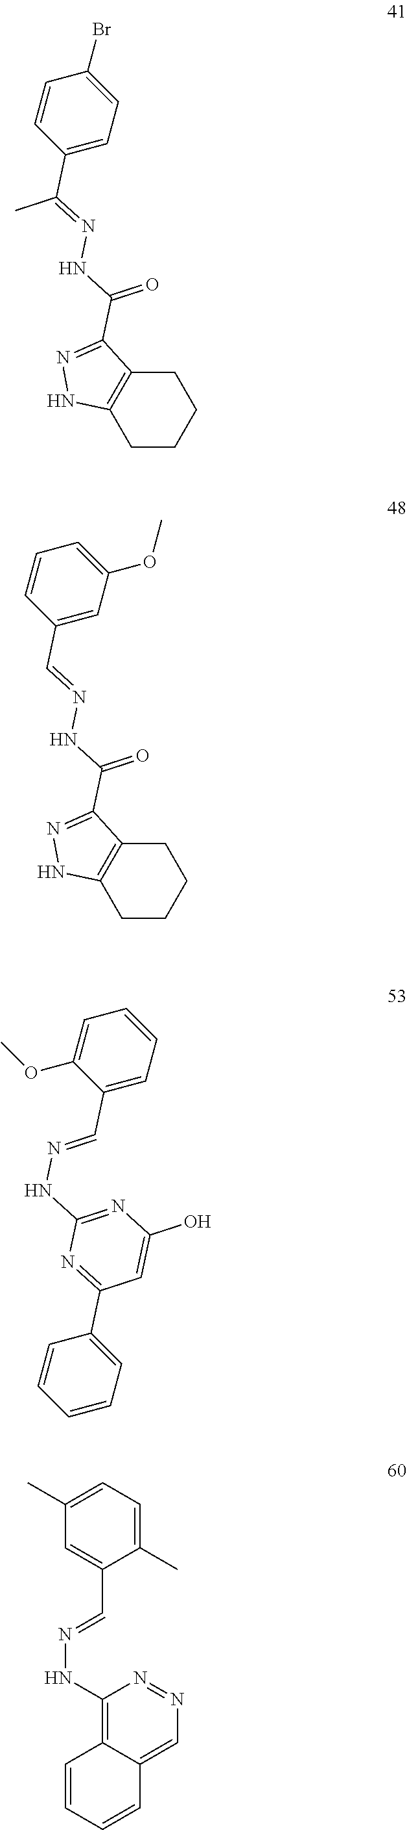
C1CCCC2=C1NN=C2C(NN=C(C1=CC=C(Br)C=C1)C)=O.C1CCCC2=C1NN=C2C(NN=CC1=CC(OC)=CC=C1)=O.C(C1=CC=CC=C1OC)=NNC1=NC(O)=CC(C2=CC=CC=C2)=N1.C1(C)=CC=C(C)C(C=NNC2=C3C(=CN=N2)C=CC=C3)=C1
